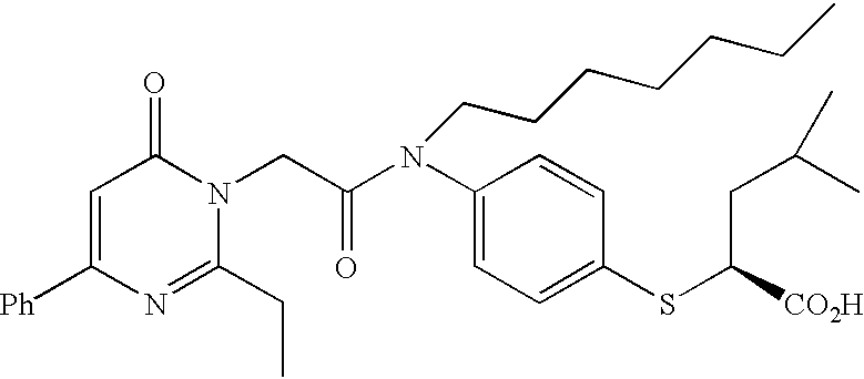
C1=C([Ph])N=C(CC)N(CC(N(C2=CC=C(SC([CO2H])CC(C)C)C=C2)CCCCCCC)=O)C1=O
